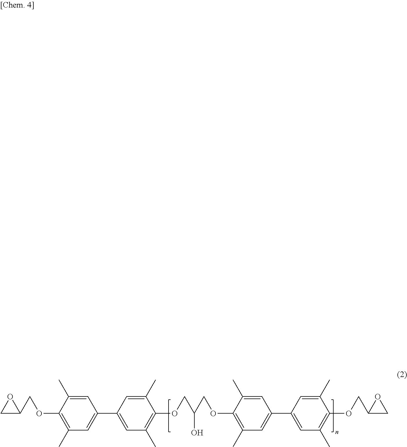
O(C1=C(C)C=C(C2=CC(C)=C(OCC(COC3=C(C)C=C(C4=CC(C)=C(OCC5CO5)C(C)=C4)C=C3C)O)C(C)=C2)C=C1C)CC1OC1
